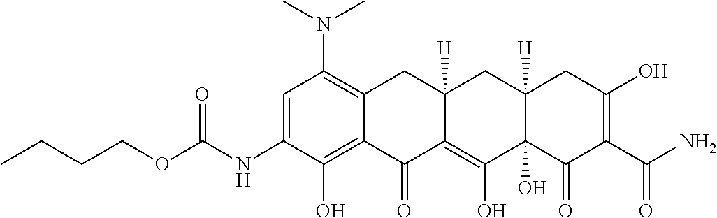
C1=C(NC(OCCCC)=O)C(O)=C2C(=C1N(C)C)CC1([H])C(=C(O)C3(O)C([H])(C1)CC(O)=C(C(N)=O)C3=O)C2=O
